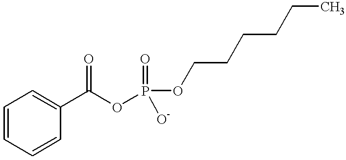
C1=CC=CC(C(OP(OCCCCCC)(=O)[O-])=O)=C1
